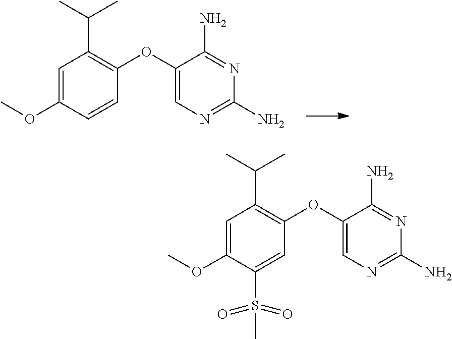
O(C1=C(C(C)C)C=C(OC)C=C1)C1=CN=C(N)N=C1N.O(C1=C(C(C)C)C=C(OC)C(S(=O)(=O)C)=C1)C1=CN=C(N)N=C1N
